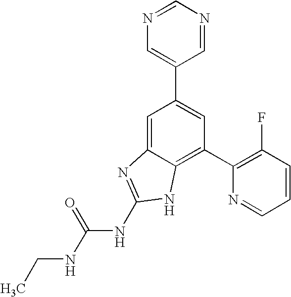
C1=C2C(=C(C3=C(F)C=CC=N3)C=C1C1=CN=CN=C1)NC(NC(NCC)=O)=N2
